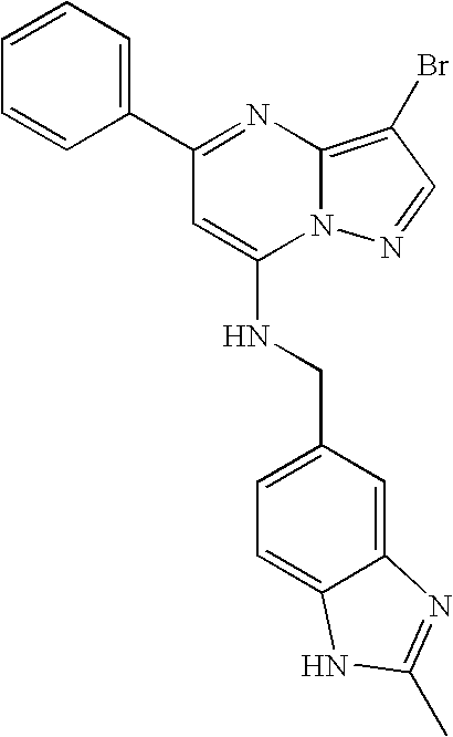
C1(C2=NC3=C(Br)C=NN3C(NCC3=CC=C4C(=C3)N=C(C)N4)=C2)=CC=CC=C1
